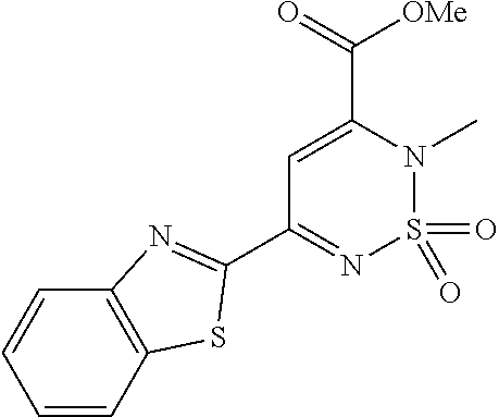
C1(C2=NS(=O)(=O)N(C)C(C(=O)[OMe])=C2)=NC2=C(S1)C=CC=C2
